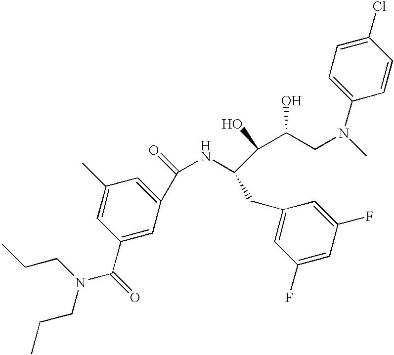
C1(C)=CC(C(=O)N(CCC)CCC)=CC(C(=O)NC(C(C(CN(C)C2=CC=C(Cl)C=C2)O)O)CC2=CC(F)=CC(F)=C2)=C1
